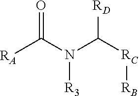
[RA]C(N(C([RC][RB])[RD])[R3])=O
